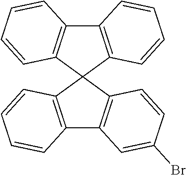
C12=C(C3(C4=C1C=CC=C4)C1=C(C4=C3C=CC(Br)=C4)C=CC=C1)C=CC=C2
